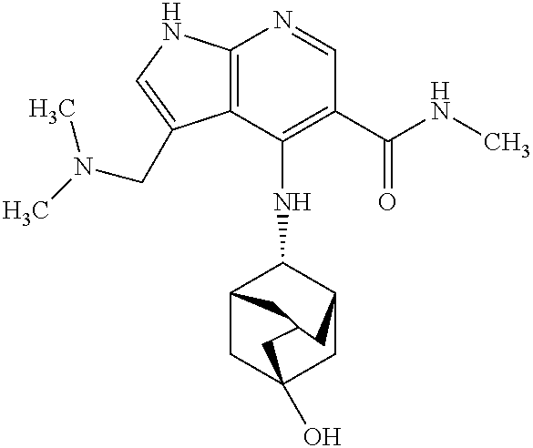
C12=C(C(NC3C4CC5(O)CC3CC(C4)C5)=C(C(=O)NC)C=N1)C(CN(C)C)=CN2
